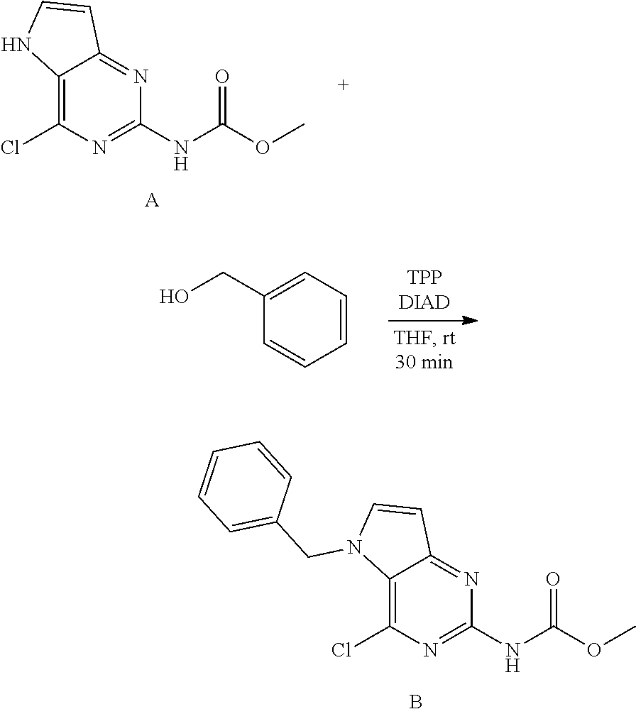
C12=C(Cl)N=C(NC(OC)=O)N=C1C=CN2.[A].C1=CC=C(CO)C=C1.C12=C(Cl)N=C(NC(OC)=O)N=C1C=CN2CC1=CC=CC=C1.B
